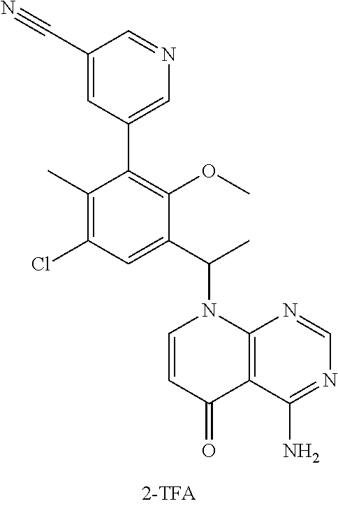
C1(C#N)=CC(C2=C(OC)C(C(C)N3C=CC(=O)C4=C3N=CN=C4N)=CC(Cl)=C2C)=CN=C1
